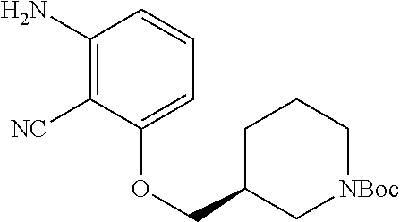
C1(N)=C([NC])C(OCC2C[NBoc]CCC2)=CC=C1
